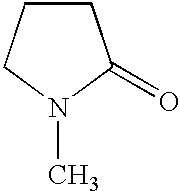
C1CCN(C)C1=O
